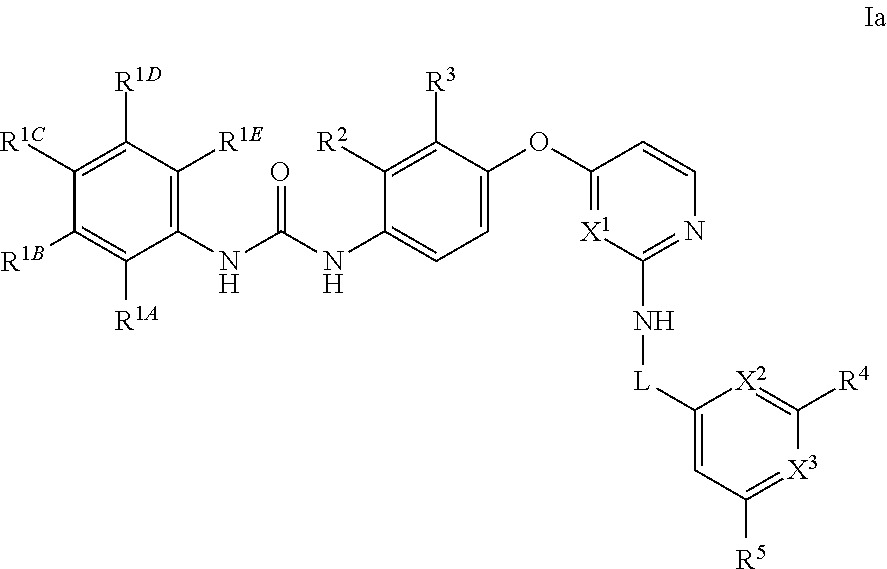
C1(NC(=O)NC2=CC=C(OC3=[X1]C(N[L]C4=CC([R5])=[X3]C([R4])=[X2]4)=NC=C3)C([R3])=C2[R2])=C([R1E])C([R1D])=C([R1C])C([R1B])=C1[R1A]
